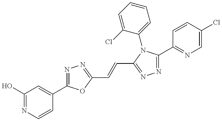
C1(O)=NC=CC(C2=NN=C(C=CC3=NN=C(C4=NC=C(Cl)C=C4)N3C3=CC=CC=C3Cl)O2)=C1
